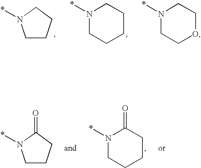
C1CCCN1*.N1(*)CCCCC1.N1(*)CCOCC1.N1(*)CCCCC1=O.C1CCC(=O)N1*
